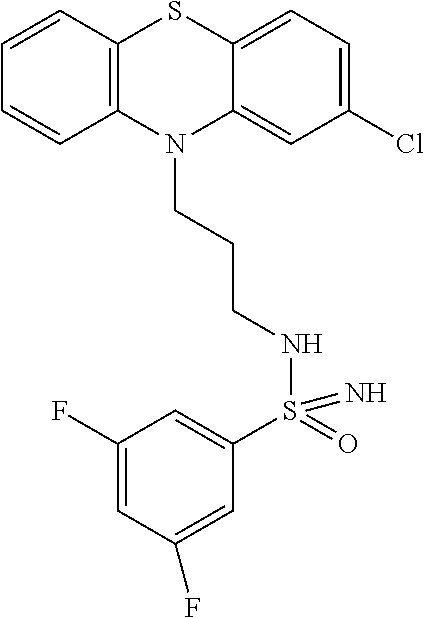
C1=CC2=C(C=C1)N(CCCNS(C1=CC(F)=CC(F)=C1)(=O)=N)C1=CC(Cl)=CC=C1S2
